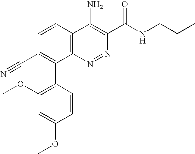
C1=CC(C2=C(C#N)C=CC3=C2N=NC(C(=O)NCCC)=C3N)=C(OC)C=C1OC
